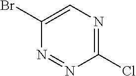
C1(Cl)=NC=C(Br)N=N1
